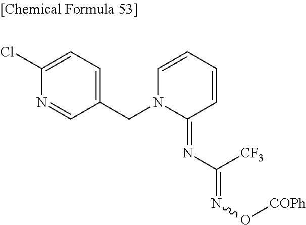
N1(CC2=CC=C(Cl)N=C2)C(=NC(=NO[COPh])[CF3])C=CC=C1
